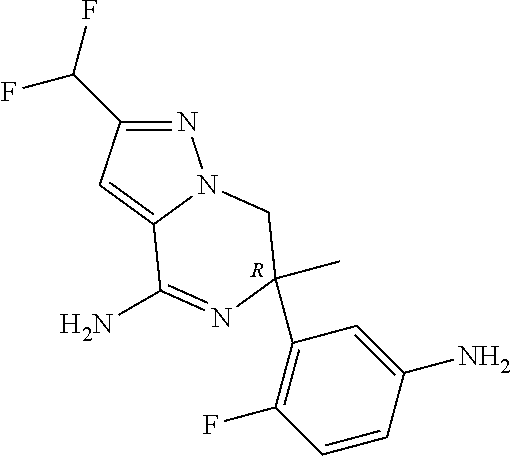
[R].N1=C(C(F)F)C=C2N1CC(C1=C(F)C=CC(N)=C1)(C)N=C2N
